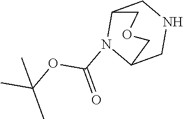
C12N(C(OC(C)(C)C)=O)C(CNC1)COC2
